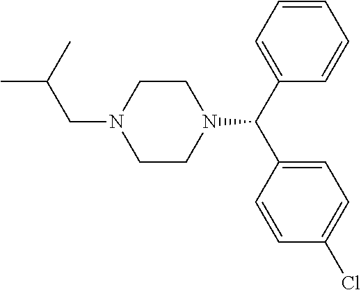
C1(C(N2CCN(CC(C)C)CC2)C2=CC=C(Cl)C=C2)=CC=CC=C1
